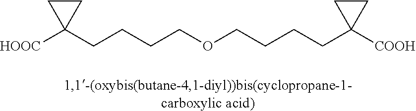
C1(CCCCOCCCCC2([COOH])CC2)([HOOC])CC1
